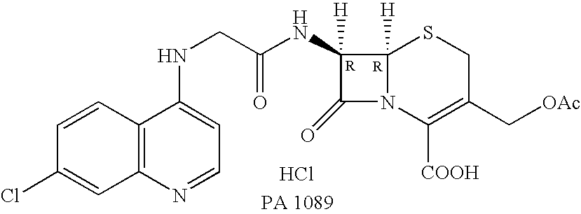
C1(=O)N2C([H])(C1([H])NC(CNC1=CC=NC3=C1C=CC(Cl)=C3)=O)SCC(C[OAc])=C2[COOH].Cl
